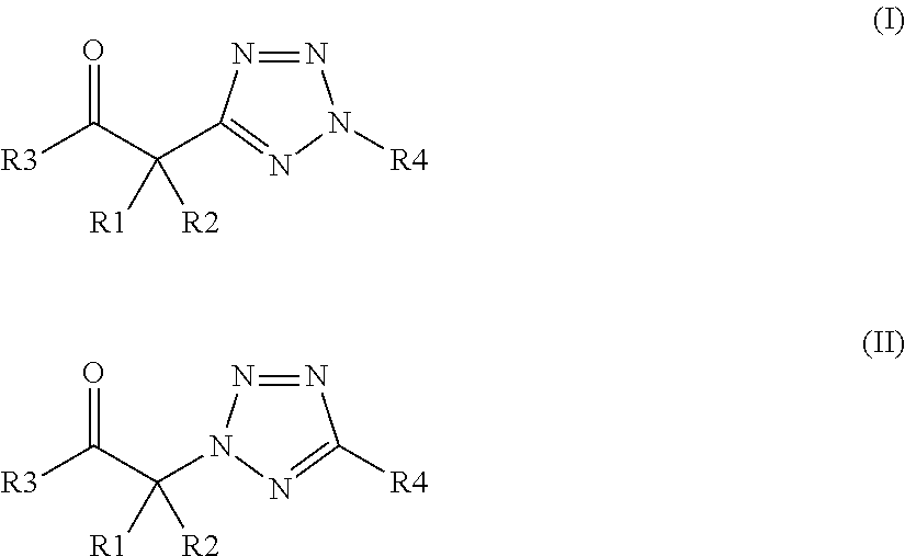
N1=NC(C(C([R3])=O)([R1])[R2])=NN1[R4].N1=NN(C(C([R3])=O)([R1])[R2])N=C1[R4]
